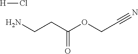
NCCC(OCC#N)=O.[H]Cl
